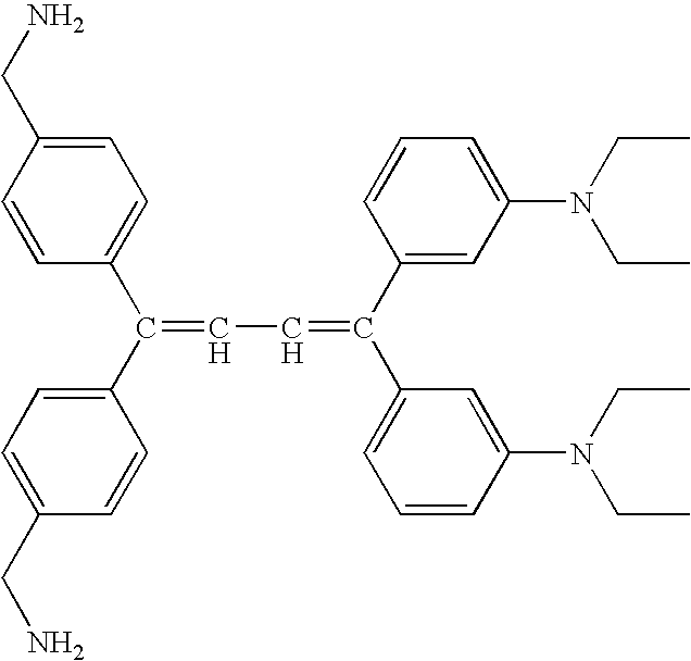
C1=CC(CN)=CC=C1C(C1=CC=C(CN)C=C1)=CC=C(C1=CC=CC(N(CC)CC)=C1)C1=CC(N(CC)CC)=CC=C1
